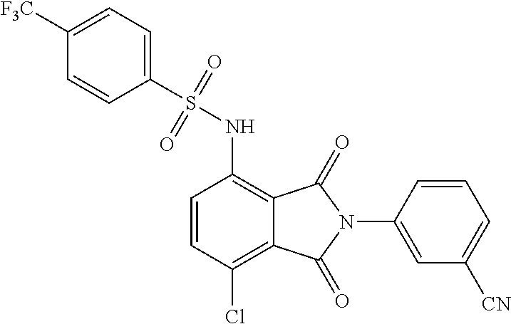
C1([F3C])=CC=C(S(=O)(=O)NC2=C3C(=C(Cl)C=C2)C(=O)N(C2=CC([CN])=CC=C2)C3=O)C=C1
